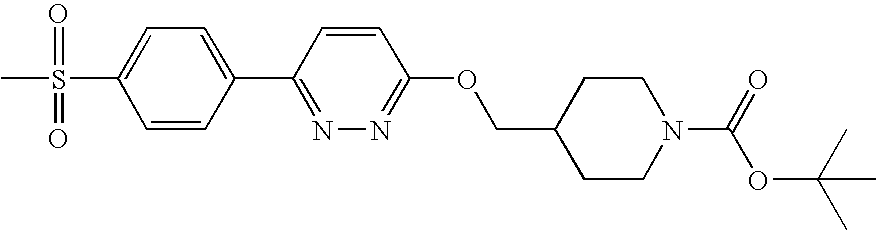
C1=CC(C2=NN=C(OCC3CCN(C(=O)OC(C)(C)C)CC3)C=C2)=CC=C1S(C)(=O)=O
